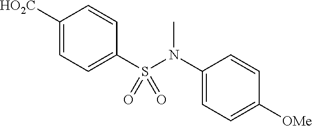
[HO2C]C1=CC=C(S(N(C2=CC=C([OMe])C=C2)C)(=O)=O)C=C1
